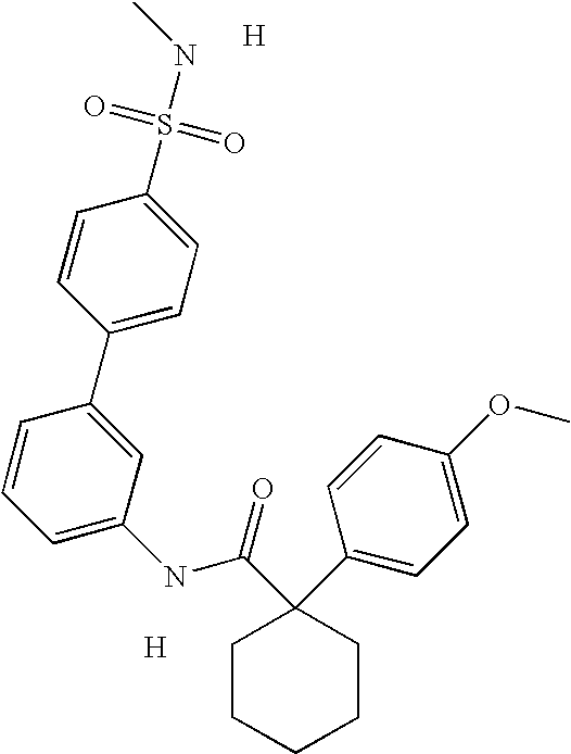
C1=CC(C2=CC=C(S(=O)(=O)NC)C=C2)=CC(NC(C2(C3=CC=C(OC)C=C3)CCCCC2)=O)=C1.[H].[H]
